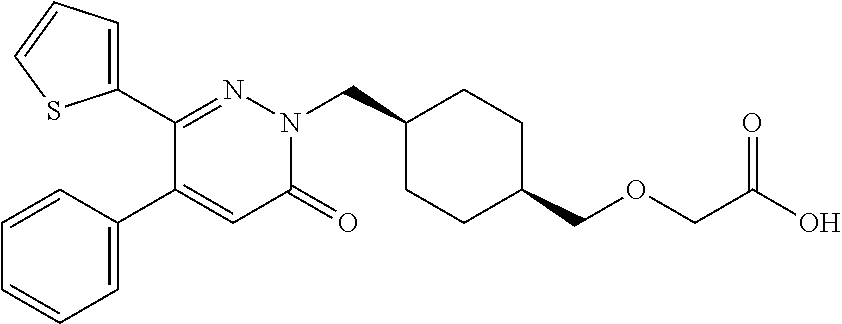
C1(C2=NN(CC3CCC(COCC(O)=O)CC3)C(=O)C=C2C2=CC=CC=C2)=CC=CS1
